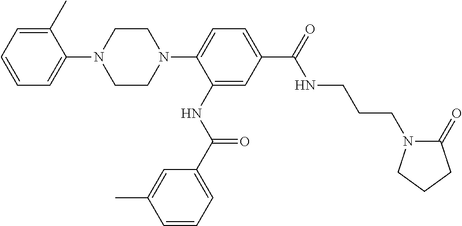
C1=CC=C(C)C(N2CCN(C3=CC=C(C(=O)NCCCN4C(=O)CCC4)C=C3NC(C3=CC=CC(C)=C3)=O)CC2)=C1
